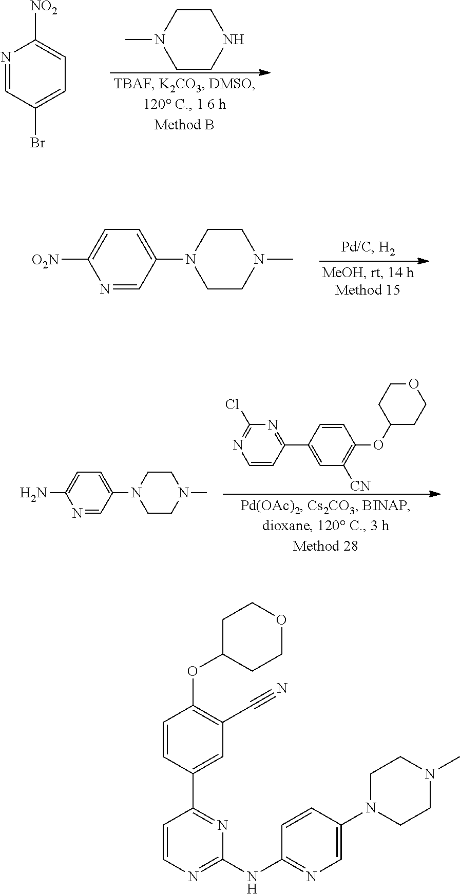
N1=CC(Br)=CC=C1[NO2].C1CNCCN1C.N1=CC(N2CCN(C)CC2)=CC=C1[O2N].N1=CC(N2CCN(C)CC2)=CC=C1N.C1=CC(C2=CC([CN])=C(OC3CCOCC3)C=C2)=NC(Cl)=N1.C1C(OC2=C(C#N)C=C(C3=NC(NC4=NC=C(N5CCN(C)CC5)C=C4)=NC=C3)C=C2)CCOC1
